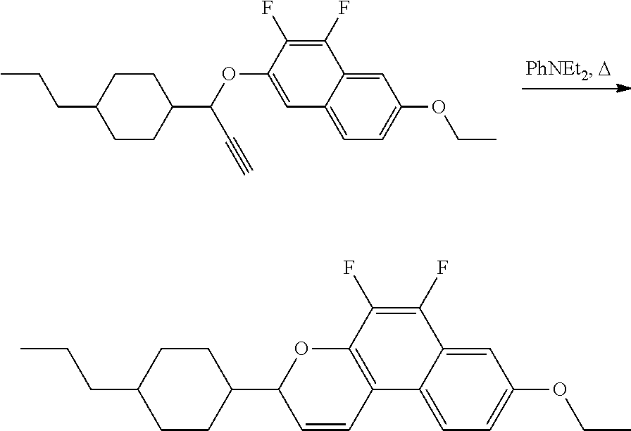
C1(F)=C(F)C(OC(C#C)C2CCC(CCC)CC2)=CC2=CC=C(OCC)C=C12.C1(F)=C(F)C2=C(C3=CC=C(OCC)C=C13)C=CC(C1CCC(CCC)CC1)O2
